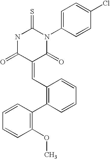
N1C(=O)C(=CC2=C(C3=C(OC)C=CC=C3)C=CC=C2)C(=O)N(C2=CC=C(Cl)C=C2)C1=S
